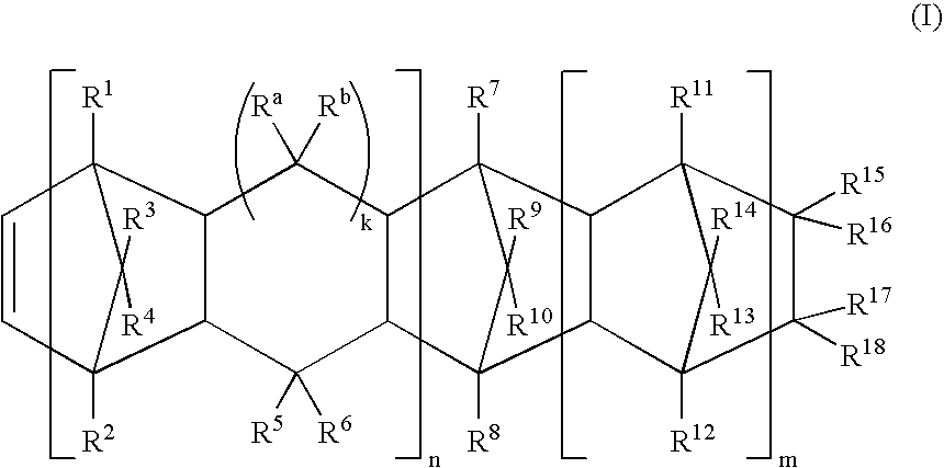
C1=CC2([R1])C3C(C1([R2])C2([R4])[R3])C([R5])([R6])C1C2([R8])C([R10])([R9])C([R7])(C1C3([Ra])[Rb])C1C2C2([R12])C([R17])([R18])C([R16])([R15])C1([R11])C2([R13])[R14]
